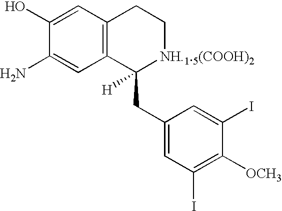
C12=C(C=C(O)C(N)=C1)CC[NH.1.5(COOH)2]C2(CC1=CC(I)=C([OCH3])C(I)=C1)[H]
